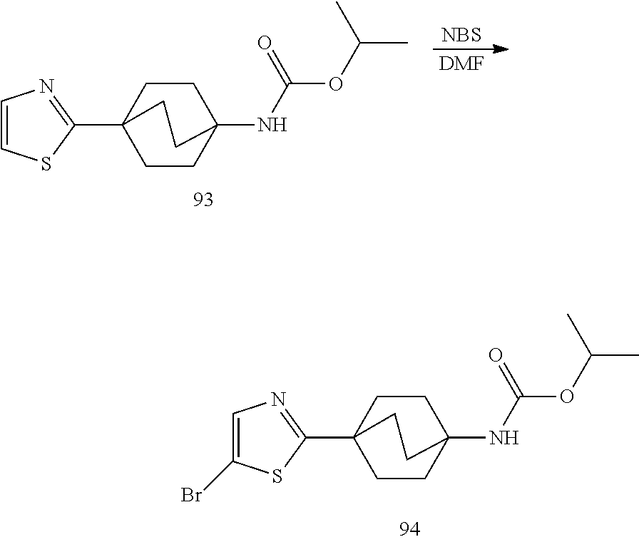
C1=CN=C(C23CCC(NC(OC(C)C)=O)(CC2)CC3)S1.[NBS].[DMF].BrC1=CN=C(C23CCC(NC(OC(C)C)=O)(CC2)CC3)S1
